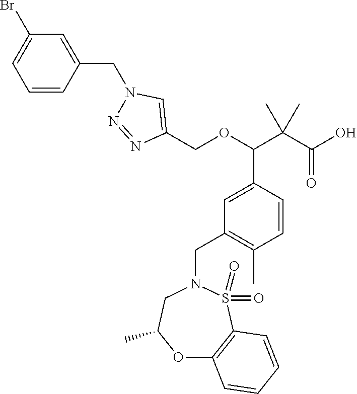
C1=CC(C)=C(CN2CC(C)OC3=C(S2(=O)=O)C=CC=C3)C=C1C(OCC1=CN(CC2=CC(Br)=CC=C2)N=N1)C(C(=O)O)(C)C
